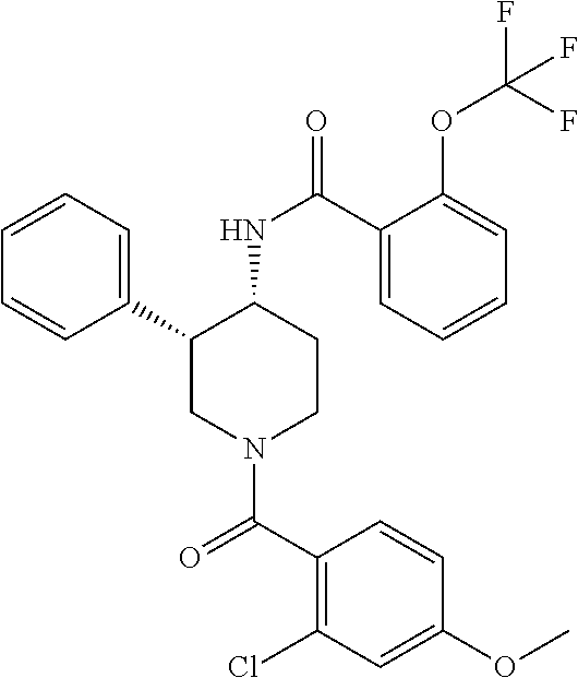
C1=CC=C(C2CN(C(C3=C(Cl)C=C(OC)C=C3)=O)CCC2NC(=O)C2=CC=CC=C2OC(F)(F)F)C=C1
